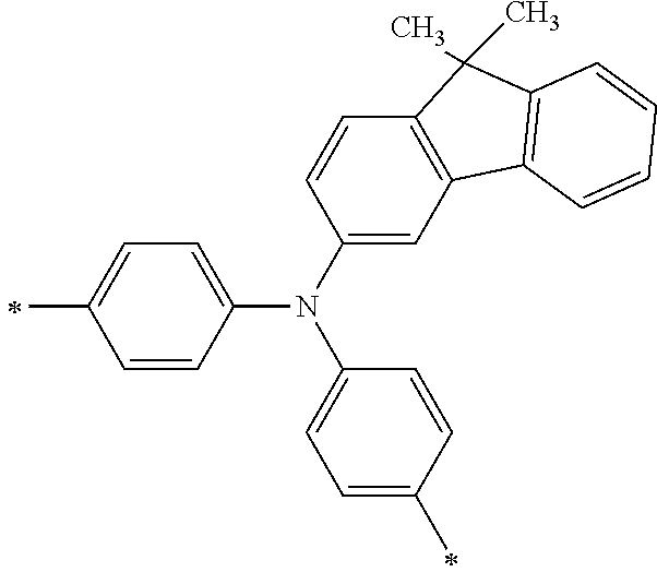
C1(C)=CC=C(N(C2=CC=C(C)C=C2)C2=CC3=C(C=C2)C(C)(C)C2=C3C=CC=C2)C=C1
